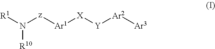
[R1]N([z][Ar1][X][Y][Ar2][Ar3])[R10]
